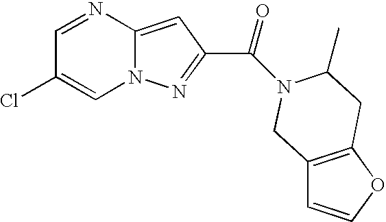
C1=NC2=CC(C(=O)N3C(C)CC4=C(C=CO4)C3)=NN2C=C1Cl
